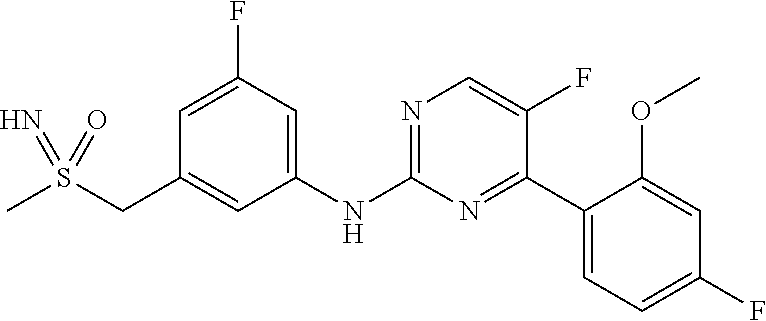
C1(F)=CC(CS(C)(=N)=O)=CC(NC2=NC=C(F)C(C3=CC=C(F)C=C3OC)=N2)=C1
